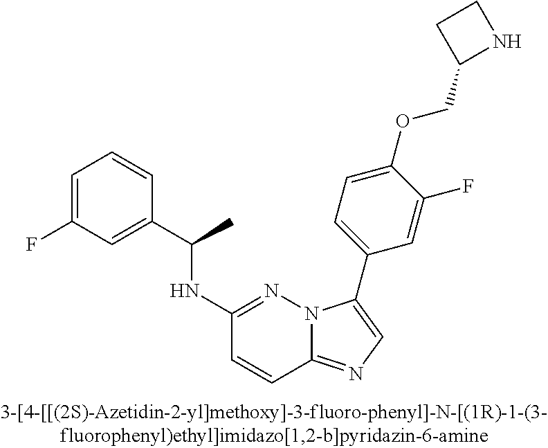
C1(NC(C2=CC(F)=CC=C2)C)=NN2C(=NC=C2C2=CC=C(OCC3NCC3)C(F)=C2)C=C1
